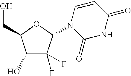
C1(O)C(F)(F)C(N2C(=O)NC(=O)C=C2)OC1CO
